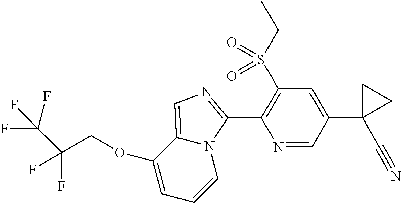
C(COC1=CC=CN2C1=CN=C2C1=C(S(CC)(=O)=O)C=C(C2(C#N)CC2)C=N1)(F)(F)C(F)(F)F
